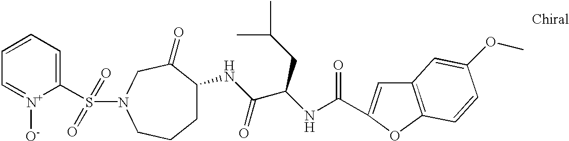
C1C(NC(C(NC(C2=CC3=C(O2)C=CC(OC)=C3)=O)CC(C)C)=O)C(=O)CN(S(C2=CC=CC=[N+]2[O-])(=O)=O)CC1
